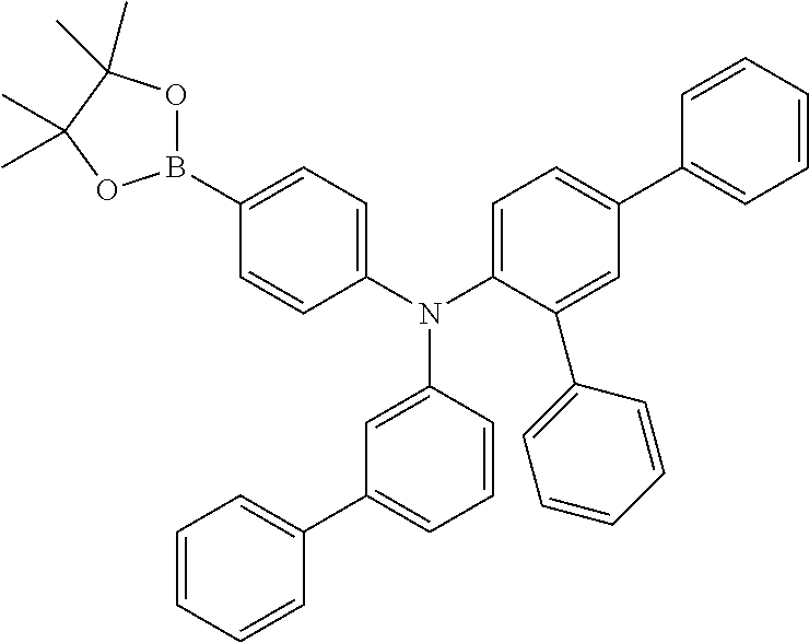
C1(B2OC(C)(C)C(C)(C)O2)=CC=C(N(C2=CC=C(C3=CC=CC=C3)C=C2C2=CC=CC=C2)C2=CC(C3=CC=CC=C3)=CC=C2)C=C1
